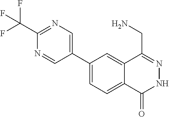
C1(C2=CN=C(C(F)(F)F)N=C2)=CC=C2C(=C1)C(CN)=NNC2=O
